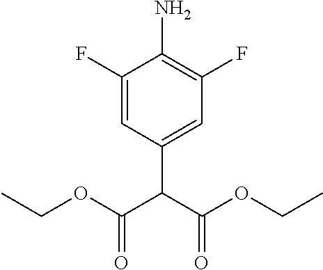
CCOC(C(C(OCC)=O)C1=CC(F)=C(N)C(F)=C1)=O
